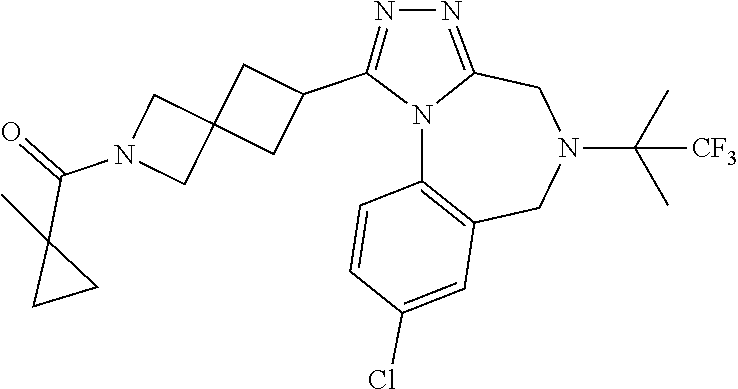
N12C3=C(CN(C(C)(C)[CF3])CC1=NN=C2C1CC2(C1)CN(C(=O)C1(C)CC1)C2)C=C(Cl)C=C3
